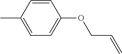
C1=CC(C)=CC=C1OCC=C
